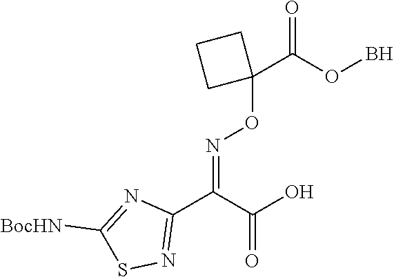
C1(C(C(=O)O)=NOC2(C(=O)OB)CCC2)=NSC([BocHN])=N1
